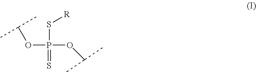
O(P(OC(C)C)(=S)S[R])C(C)C
